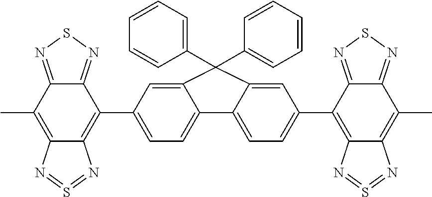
C1(C2=C3C(=C(C)C4=NSN=C24)N=S=N3)=CC=C2C(=C1)C(C1=CC=CC=C1)(C1=CC=CC=C1)C1=CC(C3=C4C(=C(C)C5=NSN=C35)N=S=N4)=CC=C21
